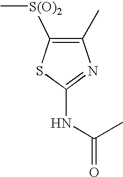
C1(C)=C([S(O)2]C)SC(NC(=O)C)=N1
